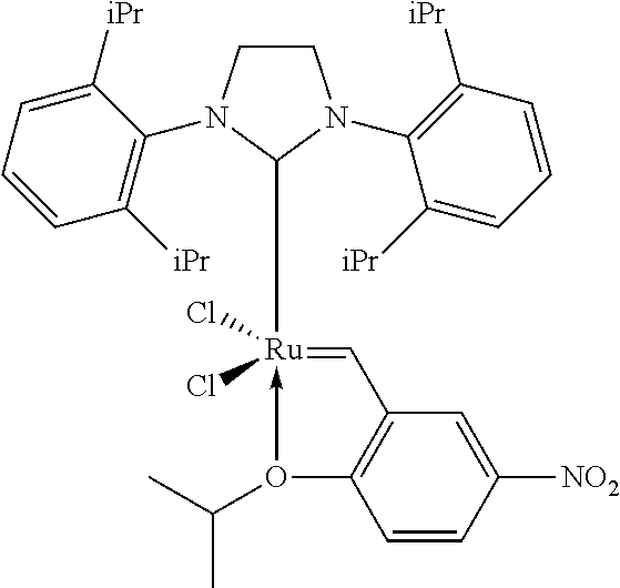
C1CN(C2=C([iPr])C=CC=C2[iPr])C([Ru]2(Cl)(Cl)-O(C(C)C)C3=C(C=2)C=C([NO2])C=C3)N1C1=C([iPr])C=CC=C1[iPr]
